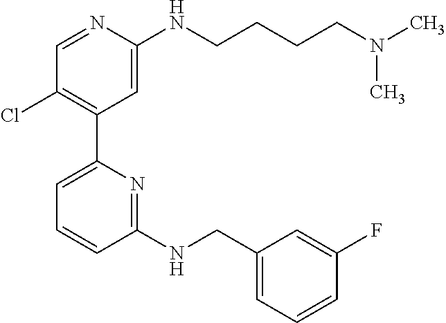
C1=NC(NCCCCN(C)C)=CC(C2=CC=CC(NCC3=CC=CC(F)=C3)=N2)=C1Cl
